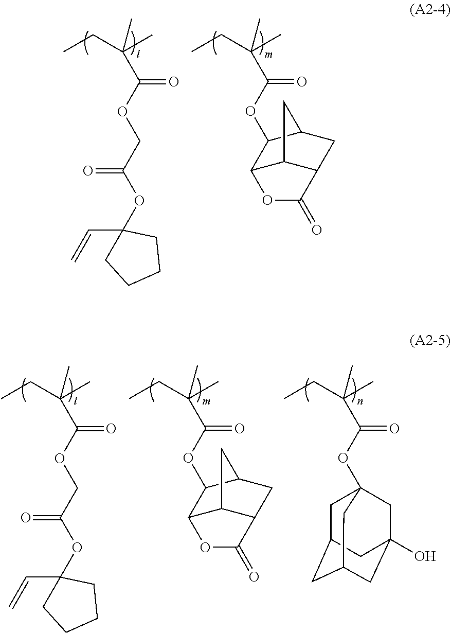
C(C(C)(C(OCC(OC1(C=C)CCCC1)=O)=O)C)C.C(C(C)(C(OC1C2C3C(CC1C3)C(=O)O2)=O)C)C.C(C(C)(C(OC12CC3CC(CC(O)(C1)C3)C2)=O)C)C.C(C(C)(C(OCC(OC1(C=C)CCCC1)=O)=O)C)C.C(C(C)(C(OC1C2C3C(CC1C3)C(=O)O2)=O)C)C
